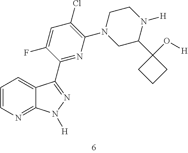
C1=CN=C2C(=C1)C(C1=NC(N3CC(C4(O[H])CCC4)N([H])CC3)=C(Cl)C=C1F)=NN2[H]
